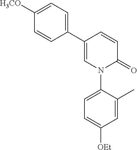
C1=C(C2=CC=C([H3CO])C=C2)C=CC(=O)N1C1=CC=C([OEt])C=C1C
